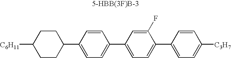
C1([C6H11])CCC(C2=CC=C(C3=CC=C(C4=CC=C([C3H7])C=C4)C(F)=C3)C=C2)CC1
